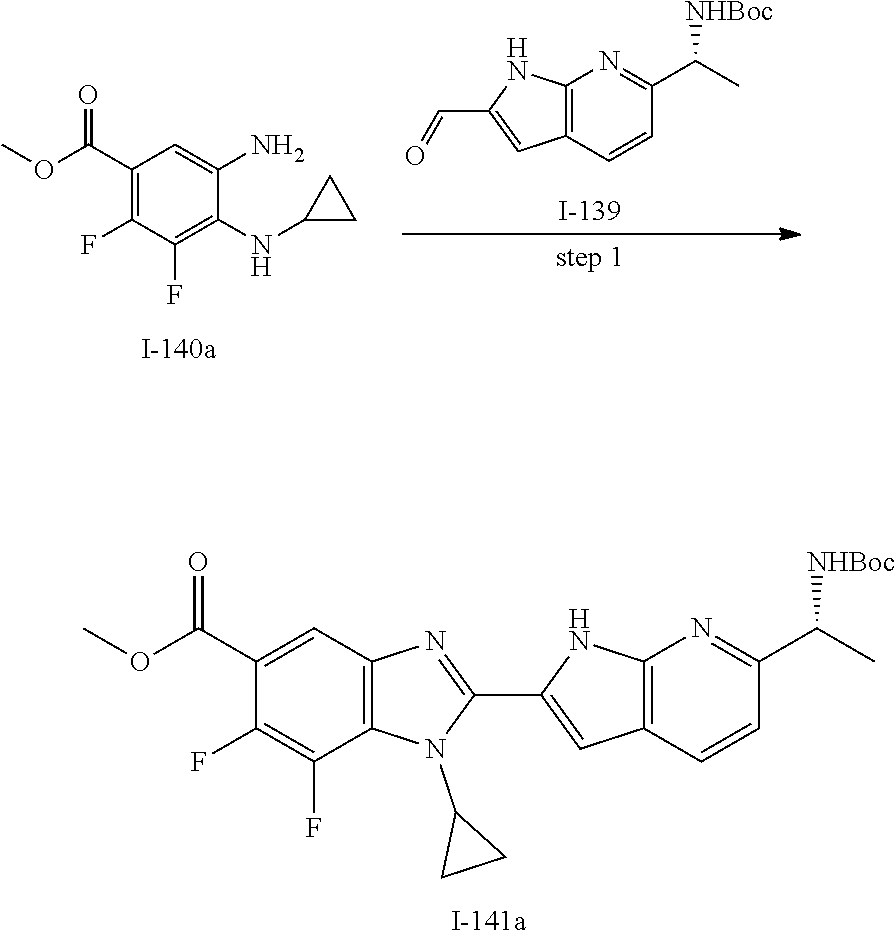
COC(C1=CC2=C(C(F)=C1F)N(C1CC1)C(C1=CC3=C(N1)N=C(C(C)[NHBoc])C=C3)=N2)=O.C1(C(OC)=O)=C(F)C(F)=C(NC2CC2)C(N)=C1.C12=C(C=CC(C(C)[NHBoc])=N1)C=C(C=O)N2
